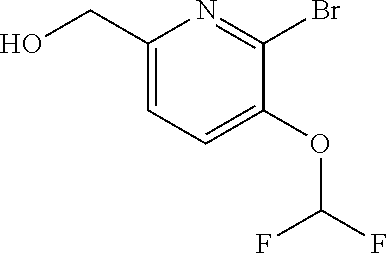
C(C1=CC=C(OC(F)F)C(Br)=N1)O
